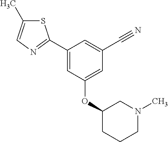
S1C(C)=CN=C1C1=CC(OC2CCCN(C)C2)=CC(C#N)=C1
